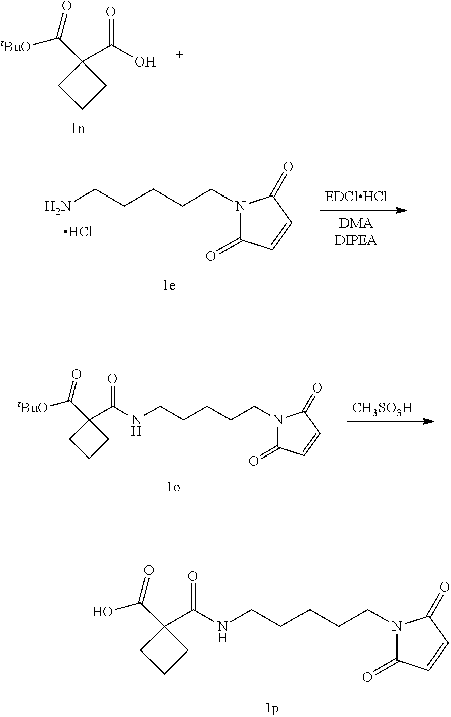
C1(C(O)=O)(C([tBuO])=O)CCC1.NCCCCCN1C(=O)C=CC1=O.Cl.C(CCCCN1C(=O)C=CC1=O)NC(C1(C([tBuO])=O)CCC1)=O.[CH3SO3H].C(CCCCN1C(=O)C=CC1=O)NC(C1(C(O)=O)CCC1)=O
